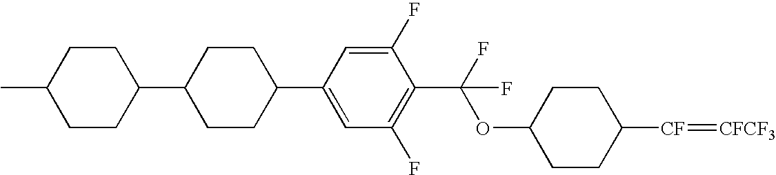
C1CC([CF]=[CFCF3])CCC1OC(C1=C(F)C=C(C2CCC(C3CCC(C)CC3)CC2)C=C1F)(F)F
